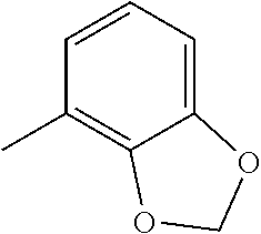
C12=CC=CC(C)=C1OCO2
